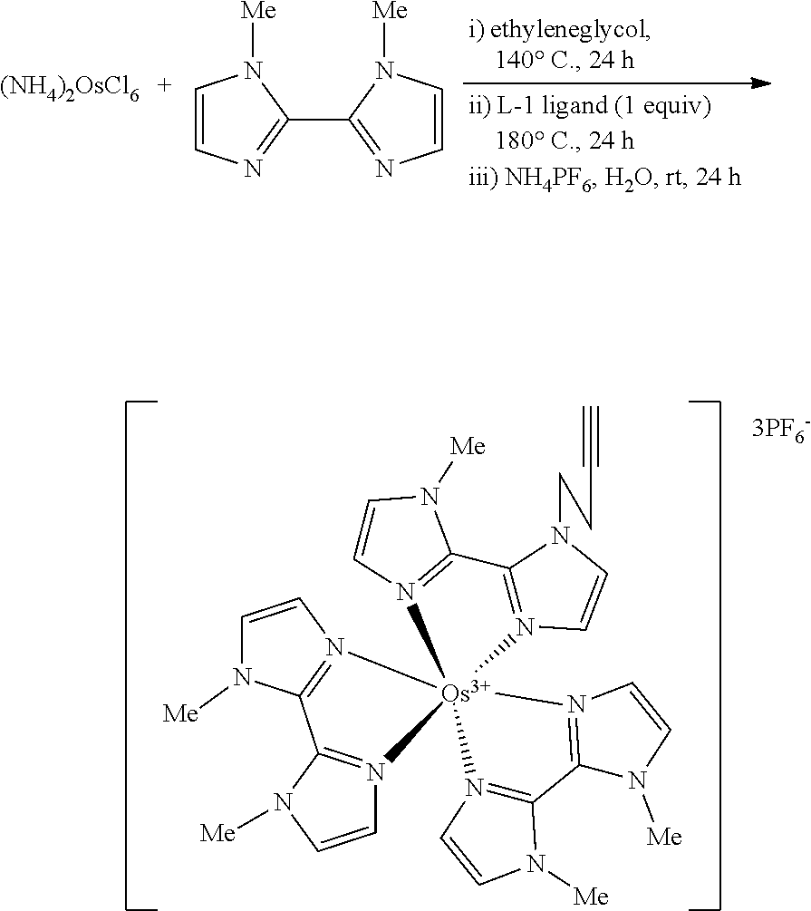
C1=CN=C(C2=NC=CN2[Me])N1[Me].[(NH4)2OsCl6].C12=N(C=CN1[Me])[Os]13(N4=C2N(CCC#C)C=C4)(N2=C(C4=N1C=CN4[Me])N([Me])C=C2)N1=C(N([Me])C=C1)C1=N3C=CN1[Me]
